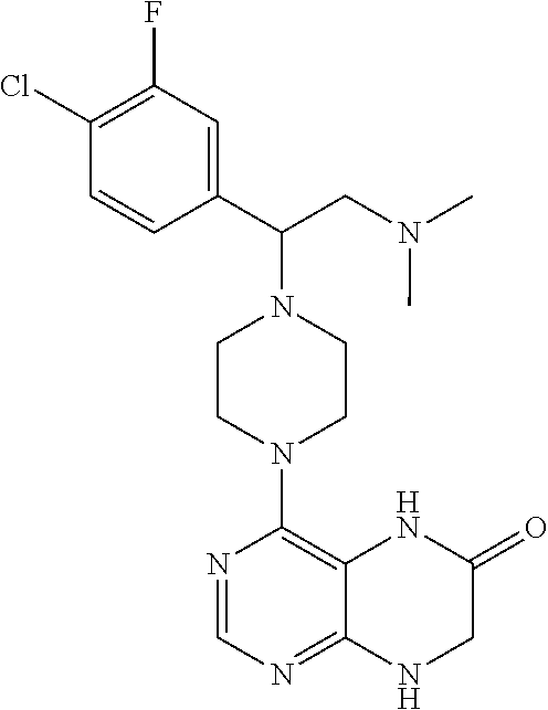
ClC1=C(F)C=C(C(CN(C)C)N2CCN(C3=C4NC(=O)CNC4=NC=N3)CC2)C=C1
